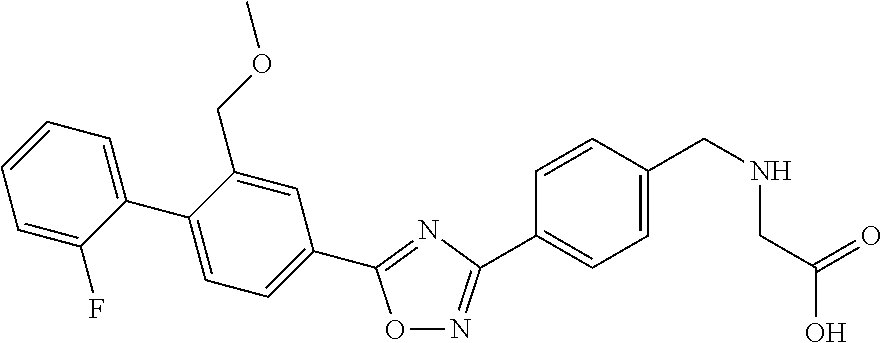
C1=CC=C(C2=CC=C(C3=NC(C4=CC=C(CNCC(O)=O)C=C4)=NO3)C=C2COC)C(F)=C1
